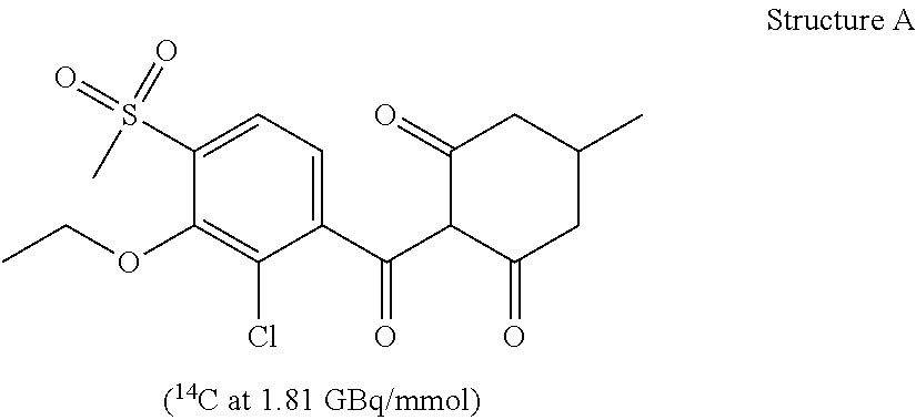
C1(S(C)(=O)=O)=CC=C(C(C2C(=O)CC(C)CC2=O)=O)C(Cl)=C1OCC
